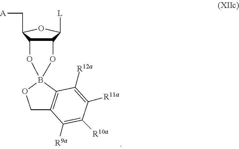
C1C2=C(B3(O1)OC1C(C([L])OC1C[A])O3)C([R12a])=C([R11a])C([R10a])=C2[R9a]
